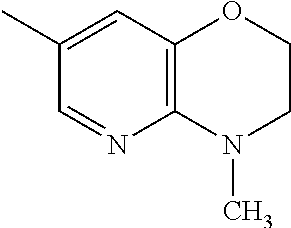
C1(C)=CC2=C(N=C1)N(C)CCO2
